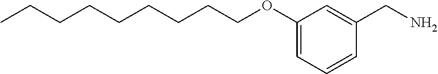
CCCCCCCCCOC1=CC=CC(CN)=C1
